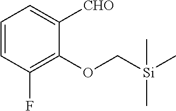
C1=CC(F)=C(OC[Si](C)(C)C)C([CHO])=C1
